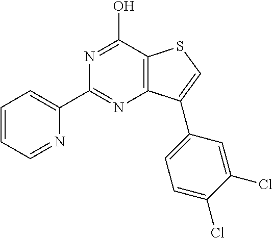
C1(C2=NC3=C(C(O)=N2)SC=C3C2=CC=C(Cl)C(Cl)=C2)=CC=CC=N1
